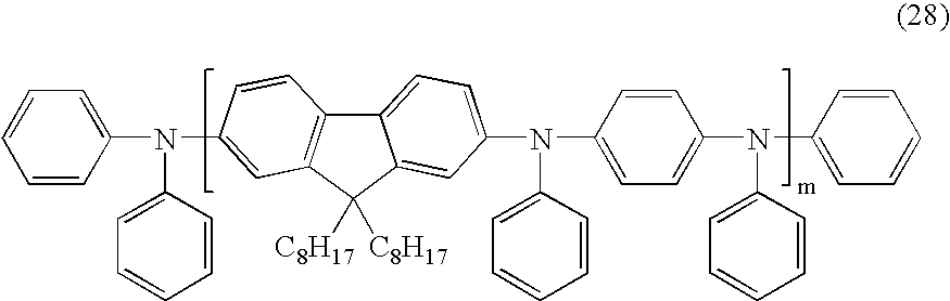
C12=CC=C(N(C3=CC=CC=C3)C3=CC=C(N(C4=CC=CC=C4)C4=CC=CC=C4)C=C3)C=C1C([C8H17])([C8H17])C1=C2C=CC(N(C2=CC=CC=C2)C2=CC=CC=C2)=C1
